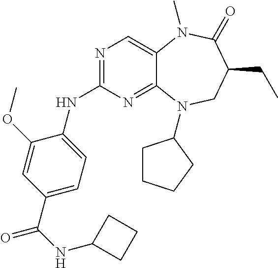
N1=C(NC2=CC=C(C(=O)NC3CCC3)C=C2OC)N=C2C(=C1)N(C)C(=O)C(CC)CN2C1CCCC1
